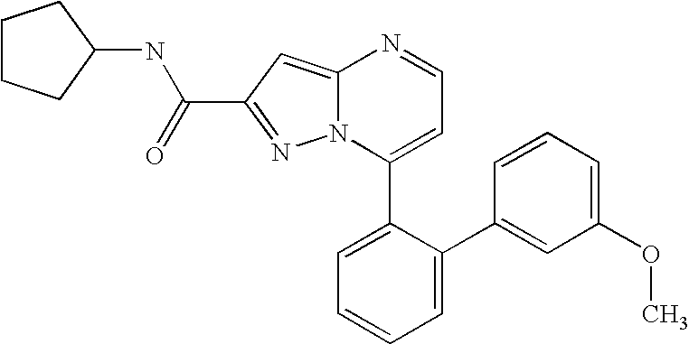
C1(C2=CC=CC=C2C2=CC(OC)=CC=C2)=CC=NC2=CC(C(NC3CCCC3)=O)=NN12
